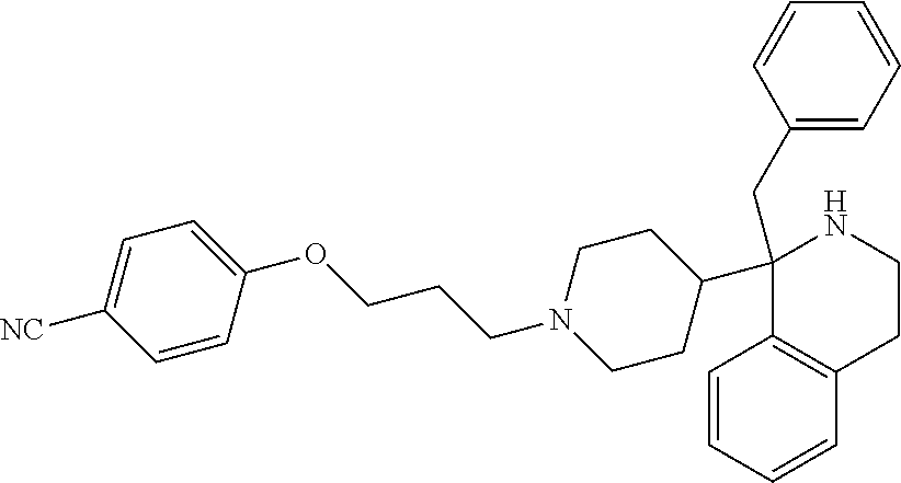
C1=CC=CC2=C1C(C1CCN(CCCOC3=CC=C([NC])C=C3)CC1)(CC1=CC=CC=C1)NCC2
